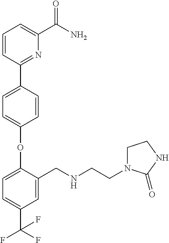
O(C1=CC=C(C2=NC(C(=O)N)=CC=C2)C=C1)C1=CC=C(C(F)(F)F)C=C1CNCCN1CCNC1=O
